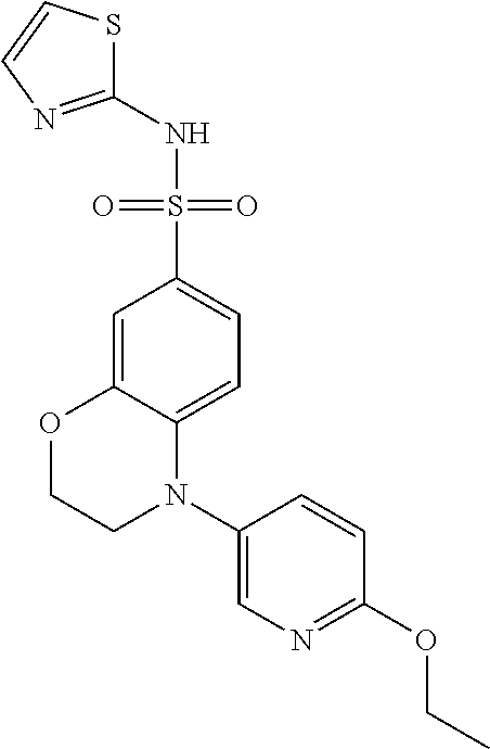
C1=C2C(=CC=C1S(=O)(=O)NC1=NC=CS1)N(C1=CN=C(OCC)C=C1)CCO2
